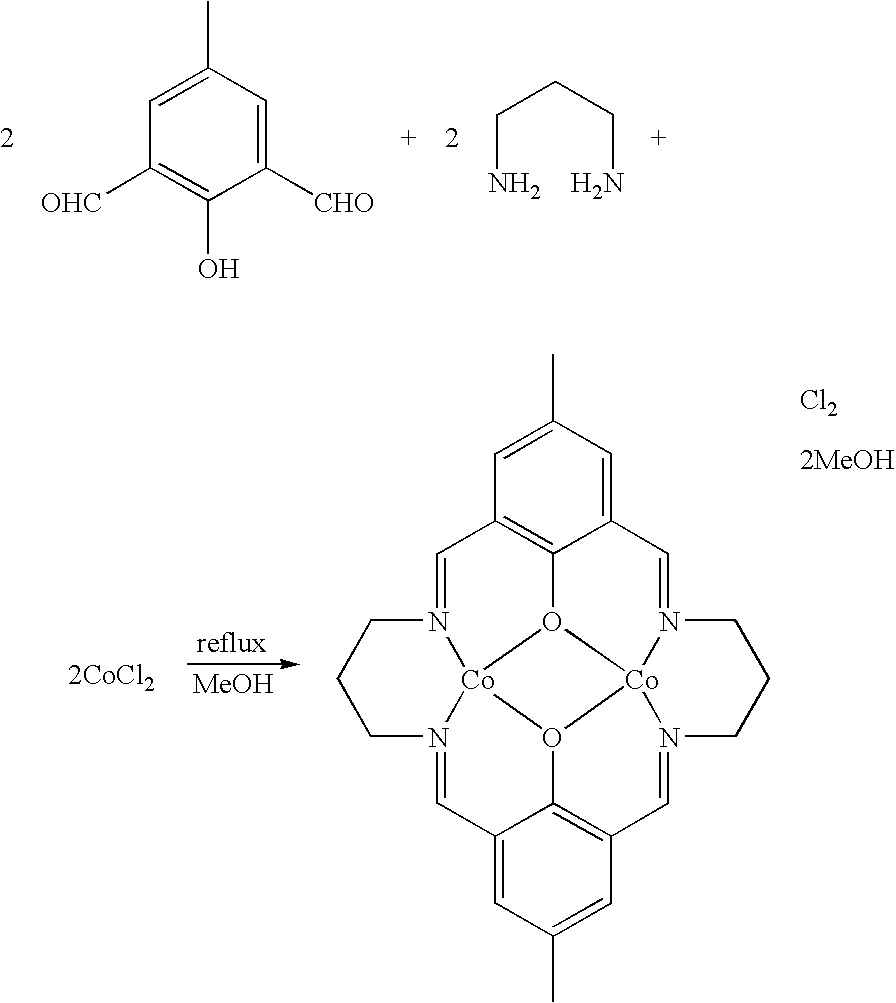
C1([CHO])=CC(C)=CC([OHC])=C1O.NCCCN.[MeOH].[2CoCl2].C1CN2=CC3=CC(C)=CC4=C3O3[Co]25N(=CC2=C6C(=CC(C)=C2)C=N2CCCN(=C4)[Co]23O56)C1.[Cl2]
